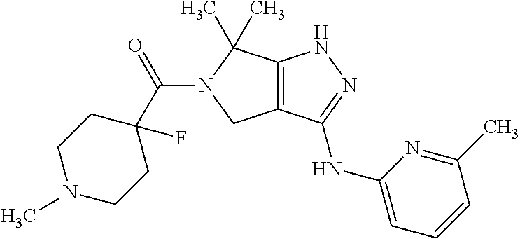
C12=C(C(NC3=CC=CC(C)=N3)=NN1)CN(C(C1(F)CCN(C)CC1)=O)C2(C)C
